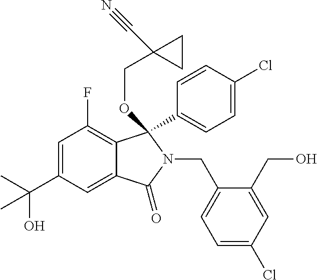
C1=C(C(C)(C)O)C=C2C(=C1F)C(C1=CC=C(Cl)C=C1)(OCC1(C#N)CC1)N(CC1=CC=C(Cl)C=C1CO)C2=O
